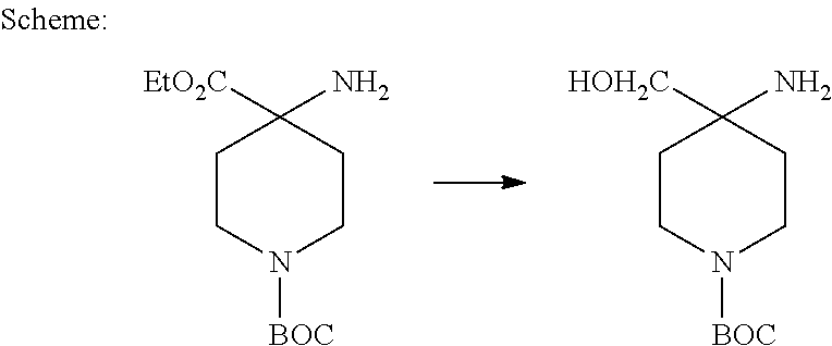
C1CN([BOC])CCC1([HOH2C])N.C1CN([BOC])CCC1([EtO2C])N
